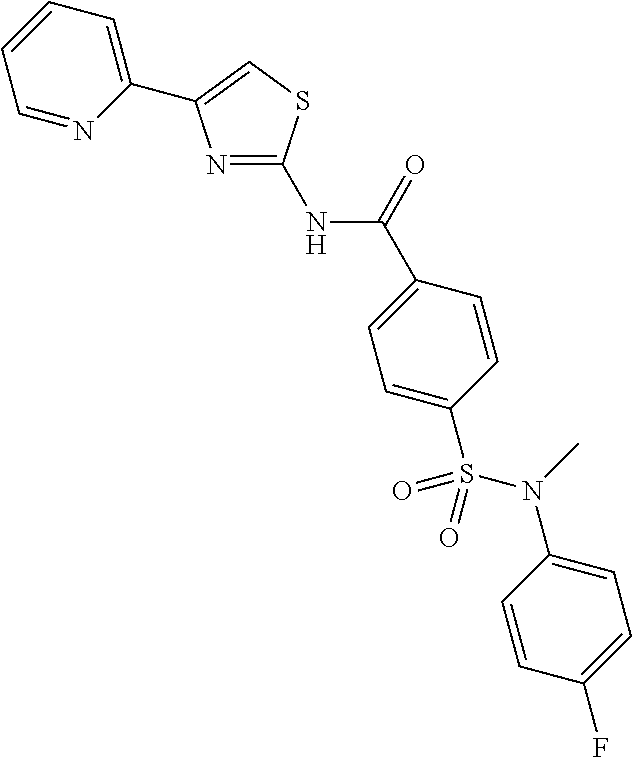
N(C(=O)C1=CC=C(S(N(C2=CC=C(F)C=C2)C)(=O)=O)C=C1)C1=NC(C2=CC=CC=N2)=CS1
